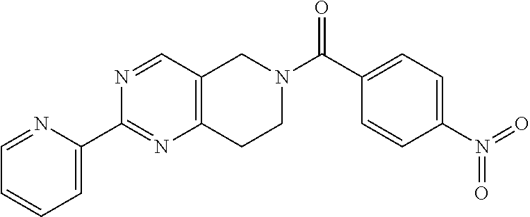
C1=C(C2=NC3=C(C=N2)CN(C(C2=CC=C(N(=O)=O)C=C2)=O)CC3)N=CC=C1
